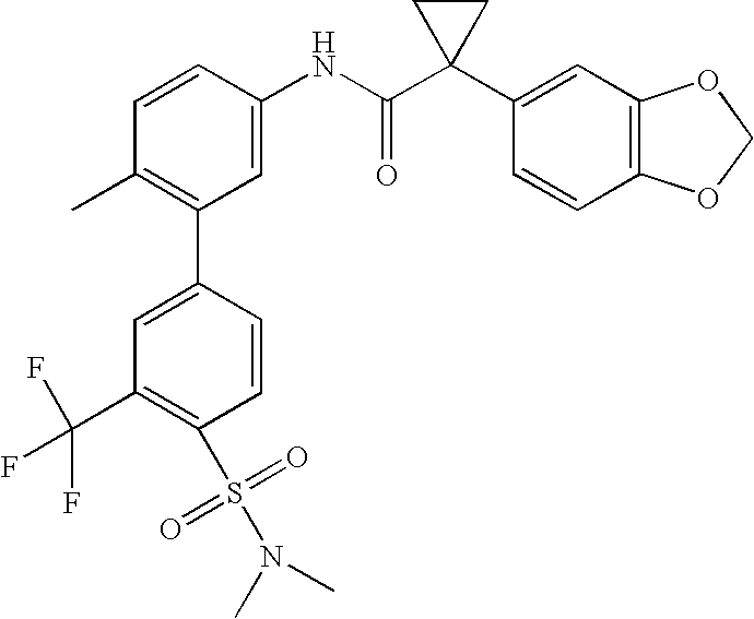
C1=CC(NC(C2(C3=CC4=C(C=C3)OCO4)CC2)=O)=CC(C2=CC(C(F)(F)F)=C(S(=O)(=O)N(C)C)C=C2)=C1C
